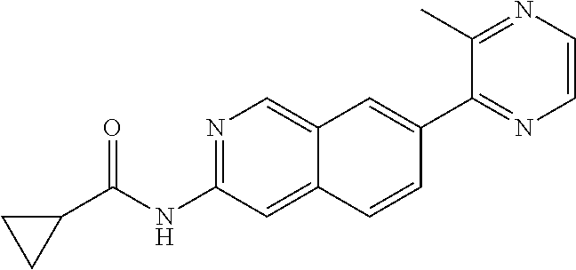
N1=C(NC(=O)C2CC2)C=C2C(=C1)C=C(C1=NC=CN=C1C)C=C2
